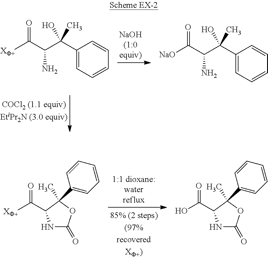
C1(C(C(C([XF+])=O)N)(C)O)=CC=CC=C1.C1(C(C(C([NaO])=O)N)(C)O)=CC=CC=C1.N1C(=O)OC(C2=CC=CC=C2)(C)C1C(=O)[XF+].N1C(=O)OC(C2=CC=CC=C2)(C)C1C(=O)O
